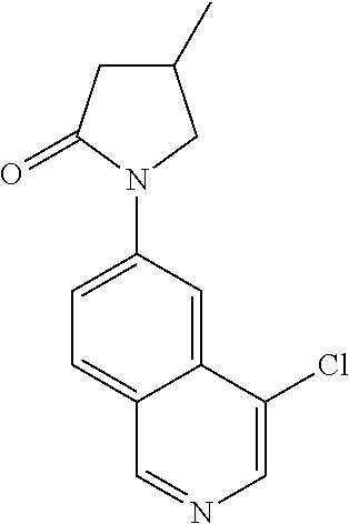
C1(C)CC(=O)N(C2=CC=C3C(=C2)C(Cl)=CN=C3)C1
